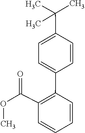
COC(C1=C(C2=CC=C(C(C)(C)C)C=C2)C=CC=C1)=O
